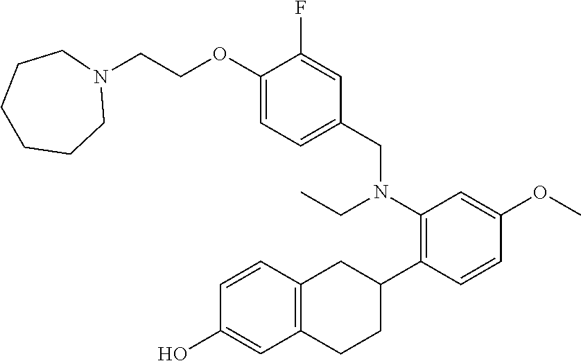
C1(OCCN2CCCCCC2)=CC=C(CN(CC)C2=C(C3CC4=C(CC3)C=C(O)C=C4)C=CC(OC)=C2)C=C1F
